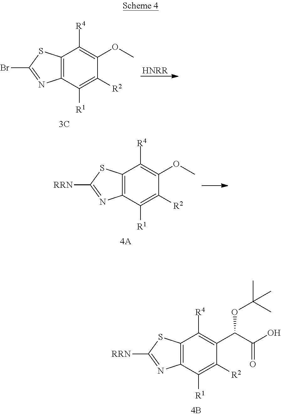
[HNRR].C12=C(C([R4])=C(OC)C([R2])=C1[R1])SC(Br)=N2.C12=C(C([R4])=C(OC)C([R2])=C1[R1])SC([RRN])=N2.C12=C(C([R4])=C(C(C(O)=O)OC(C)(C)C)C([R2])=C1[R1])SC([RRN])=N2
